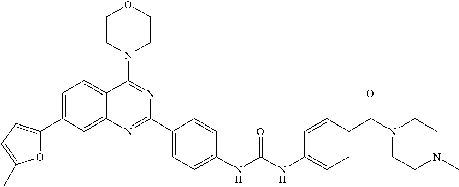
C1=C(C2=CC=C(C)O2)C=C2C(=C1)C(N1CCOCC1)=NC(C1=CC=C(NC(NC3=CC=C(C(=O)N4CCN(C)CC4)C=C3)=O)C=C1)=N2
